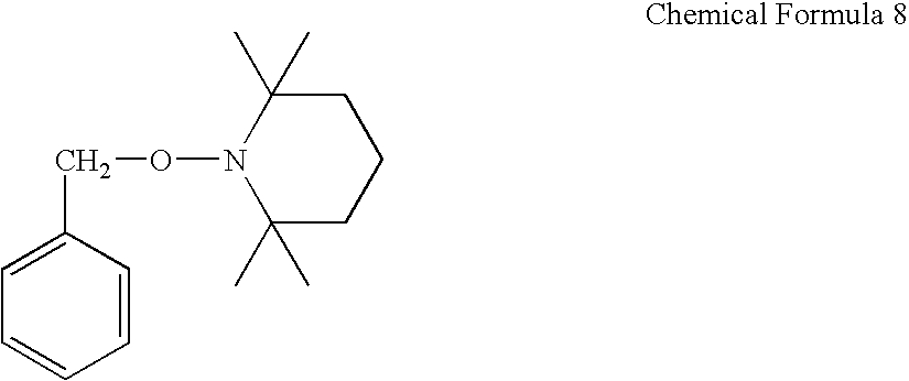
C(C1=CC=CC=C1)ON1C(C)(C)CCCC1(C)C
